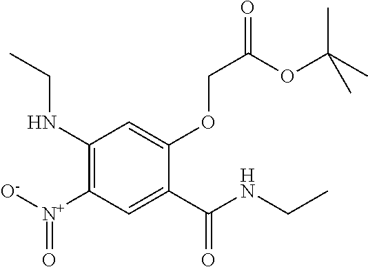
C1(NCC)=C([N+]([O-])=O)C=C(C(NCC)=O)C(OCC(=O)OC(C)(C)C)=C1
